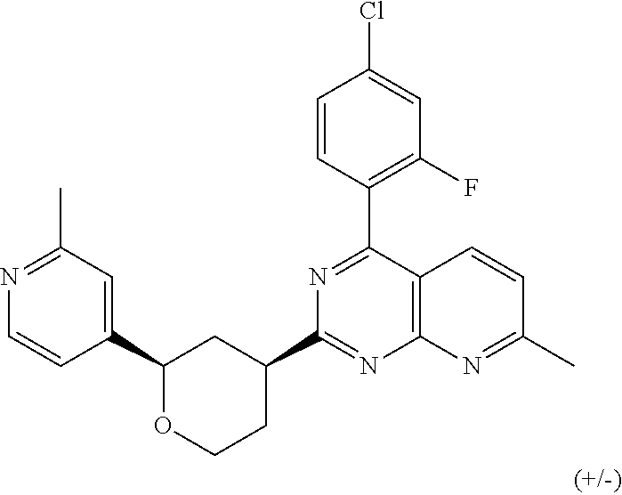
C1(C2=CC(C)=NC=C2)OCCC(C2=NC3=C(C(C4=C(F)C=C(Cl)C=C4)=N2)C=CC(C)=N3)C1
